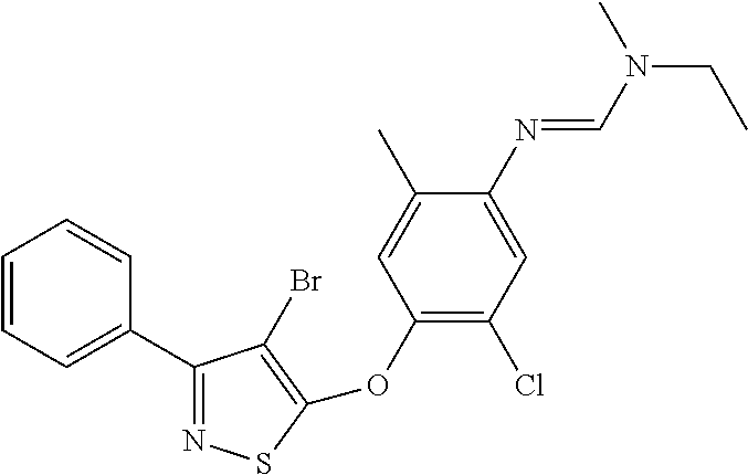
C1=CC=C(C2=NSC(OC3=C(Cl)C=C(N=CN(CC)C)C(C)=C3)=C2Br)C=C1
